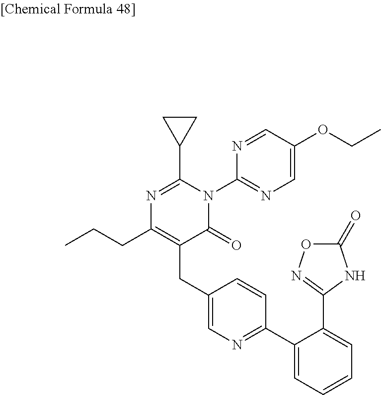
N1=C(C2CC2)N(C2=NC=C(OCC)C=N2)C(=O)C(CC2=CN=C(C3=CC=CC=C3C3=NOC(=O)N3)C=C2)=C1CCC
